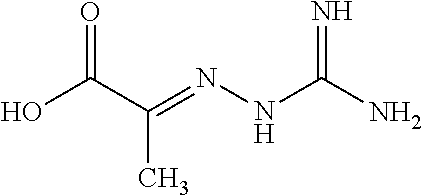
N(NC(N)=N)=C(C(O)=O)C
